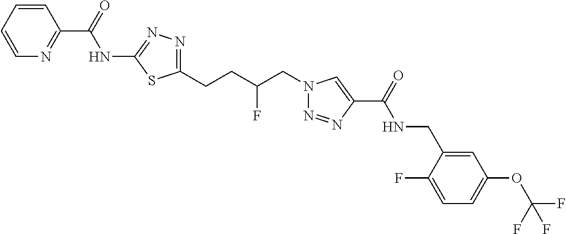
C1(NC(C2=NC=CC=C2)=O)=NN=C(CCC(CN2N=NC(C(=O)NCC3=CC(OC(F)(F)F)=CC=C3F)=C2)F)S1
